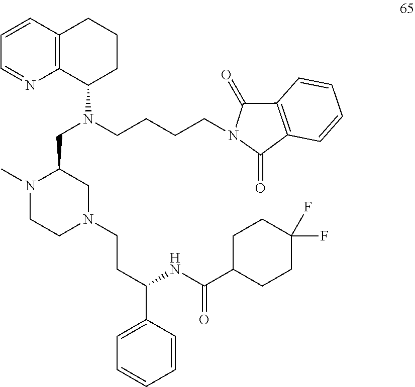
N1(CCC(C2=CC=CC=C2)NC(C2CCC(F)(F)CC2)=O)CCN(C)C(CN(C2CCCC3=C2N=CC=C3)CCCCN2C(=O)C3=C(C2=O)C=CC=C3)C1
